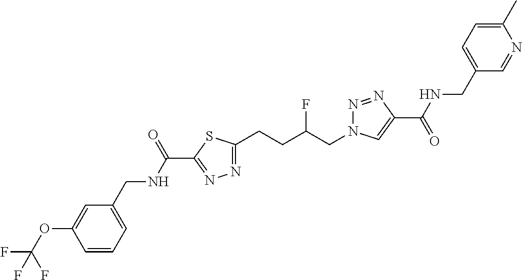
C1(C(NCC2=CC=CC(OC(F)(F)F)=C2)=O)=NN=C(CCC(CN2N=NC(C(=O)NCC3=CC=C(C)N=C3)=C2)F)S1
